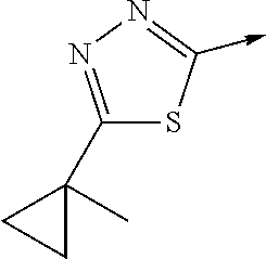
C1(C2(C)CC2)=NN=C(->C)S1
